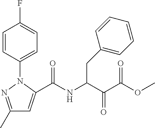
C1(C)=NN(C2=CC=C(F)C=C2)C(C(NC(C(C(=O)OC)=O)CC2=CC=CC=C2)=O)=C1
